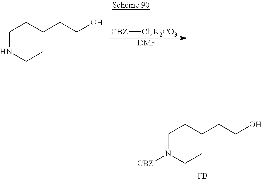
[CBZ]Cl.[K2CO3].[DMF].C1NCCC(CCO)C1.C1N([CBZ])CCC(CCO)C1.[FB]
